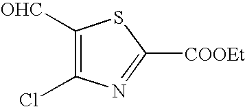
C1([OHC])=C(Cl)N=C([COOEt])S1
